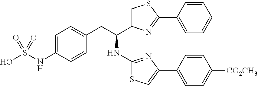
C1=C(NS(O)(=O)=O)C=CC(CC(C2=CSC(C3=CC=CC=C3)=N2)NC2=NC(C3=CC=C([CO2CH3])C=C3)=CS2)=C1
